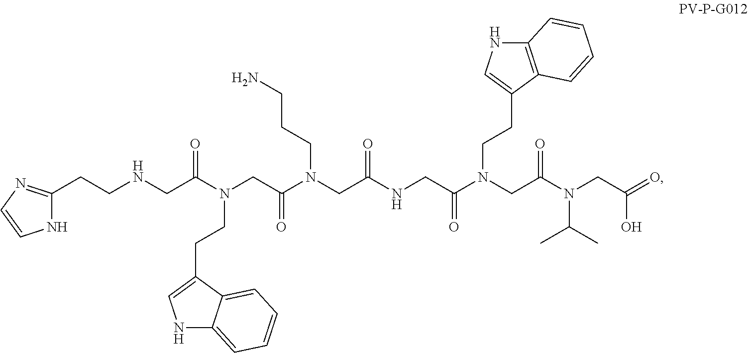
N1C(CCNCC(N(CCC2=CNC3=CC=CC=C23)CC(N(CC(NCC(N(CC(N(CC(=O)O)C(C)C)=O)CCC2=CNC3=C2C=CC=C3)=O)=O)CCCN)=O)=O)=NC=C1
